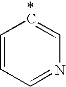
C1=CC=NC=[*C]1
